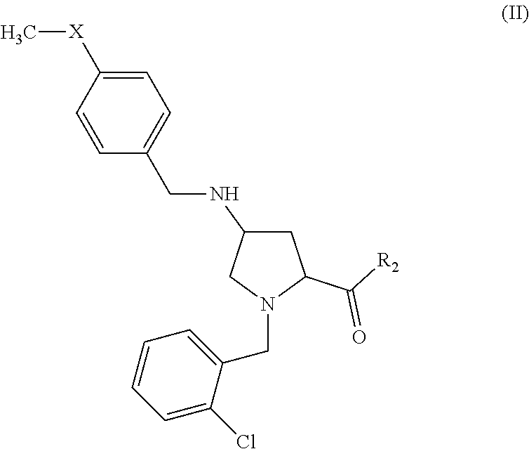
C1C(NCC2=CC=C([X]C)C=C2)CN(CC2=CC=CC=C2Cl)C1C(=O)[R2]
